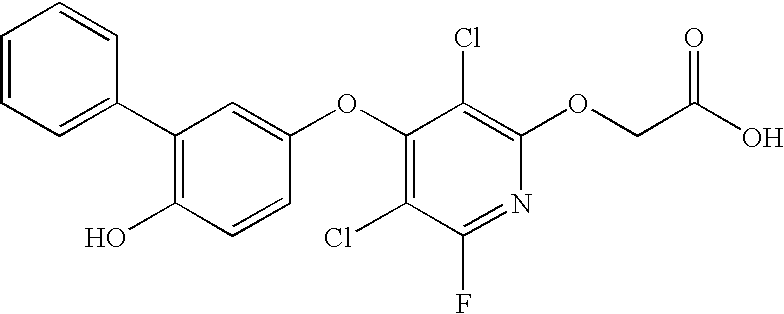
C1=CC=C(C2=C(O)C=CC(OC3=C(Cl)C(F)=NC(OCC(O)=O)=C3Cl)=C2)C=C1
